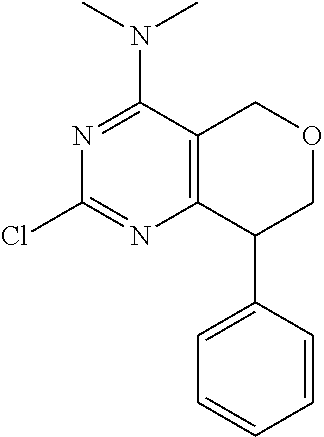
N1=C(N(C)C)C2=C(N=C1Cl)C(C1=CC=CC=C1)COC2
